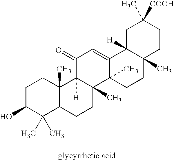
C1C(O)C(C)(C)C2C(C)(C1)C1([H])C(C)(CC2)C2(C)C(=CC1=O)C1([H])C(C)(CC2)CCC([COOH])(C)C1
